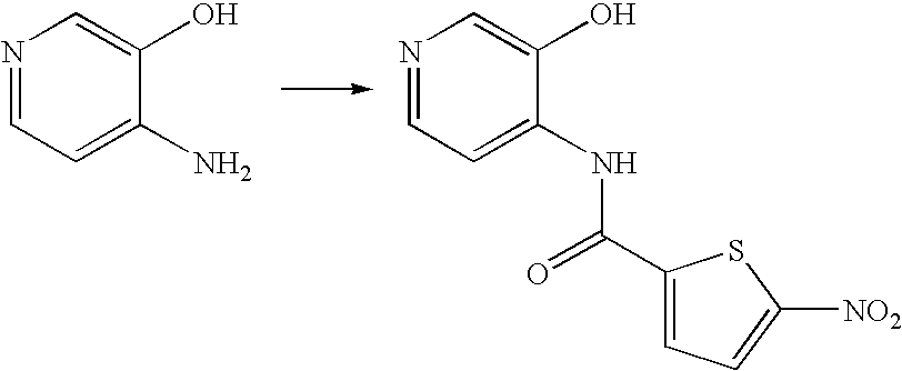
N1=CC=C(N)C(O)=C1.N1=CC=C(NC(C2=CC=C([NO2])S2)=O)C(O)=C1
